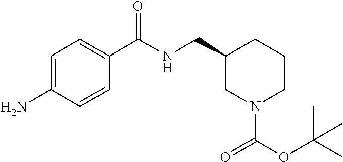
C1=C(N)C=CC(C(NCC2CN(C(OC(C)(C)C)=O)CCC2)=O)=C1
